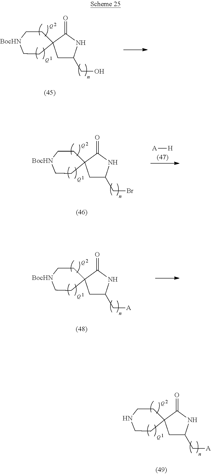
[Q].[Q].C1C(CO)NC(=O)C12CC[BocHN]CC2.[Q].[Q].C1C(C[A])NC(=O)C12CC[BocHN]CC2.[Q].[Q].C1C(C[A])NC(=O)C12CCNCC2.[Q].[Q].C1C(CBr)NC(=O)C12CC[BocHN]CC2.[A][H]
